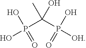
P(C(P([OH])(O)=O)(C)O)(O)(O)=O
